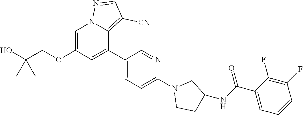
O(CC(O)(C)C)C1=CN2C(=C([CN])C=N2)C(C2=CC=C(N3CCC(NC(=O)C4=CC=CC(F)=C4F)C3)N=C2)=C1
